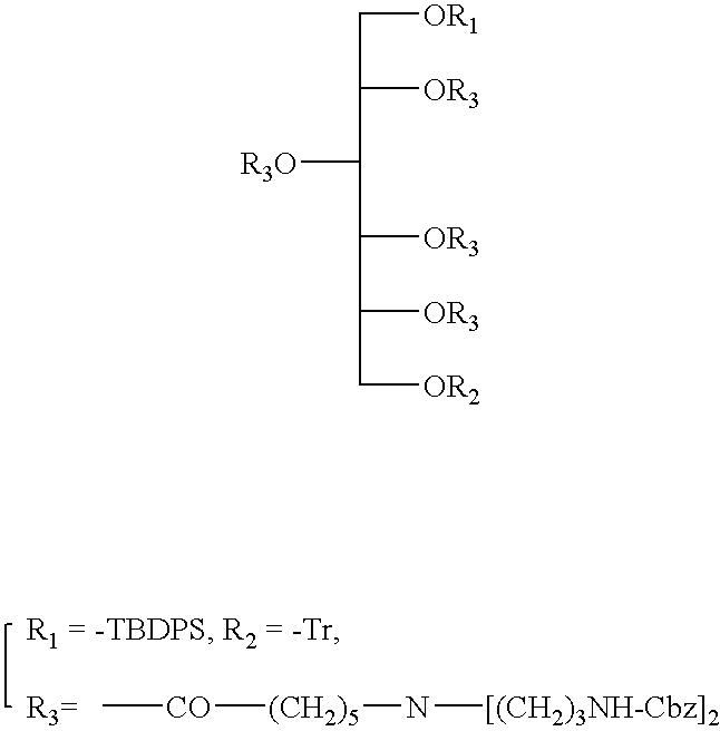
C[CO][(CH2)5]N[[(CH2)3NH-Cbz]2].[OR1]CC([OR3])C([R3O])C([OR3])C([OR3])C[OR2]
